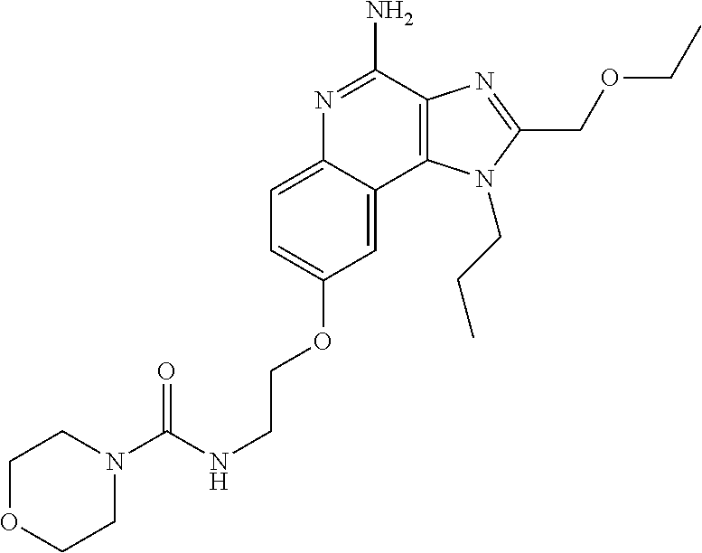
C1=C(OCCNC(N2CCOCC2)=O)C=C2C(=C1)N=C(N)C1=C2N(CCC)C(COCC)=N1
